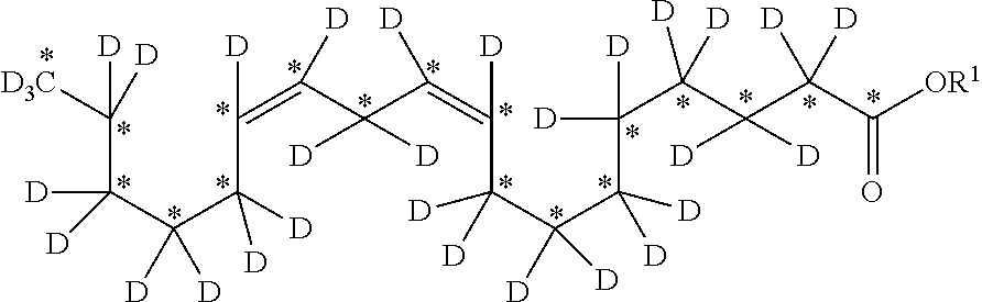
C(C(C(C(C([D])=C(C(C(=C(C(C(C(C([D])([D])C(C(C(C([OR1])=O)([D])[D])([D])[D])([D])[D])([D])[D])([D])[D])([D])[D])[D])[D])([D])[D])[D])([D])[D])([D])[D])([D])[D])([D])([D])[D3C]
